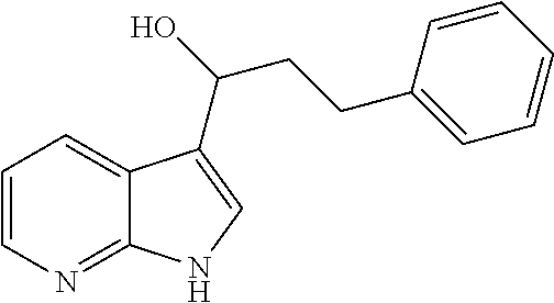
C1=CN=C2C(=C1)C(C(O)CCC1=CC=CC=C1)=CN2
